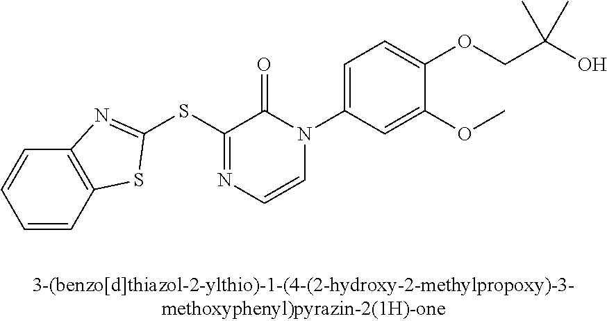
C1=CC2=C(C=C1)N=C(SC1=NC=CN(C3=CC=C(OCC(O)(C)C)C(OC)=C3)C1=O)S2
